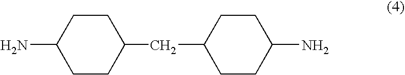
C1C(N)CCC(CC2CCC(N)CC2)C1
